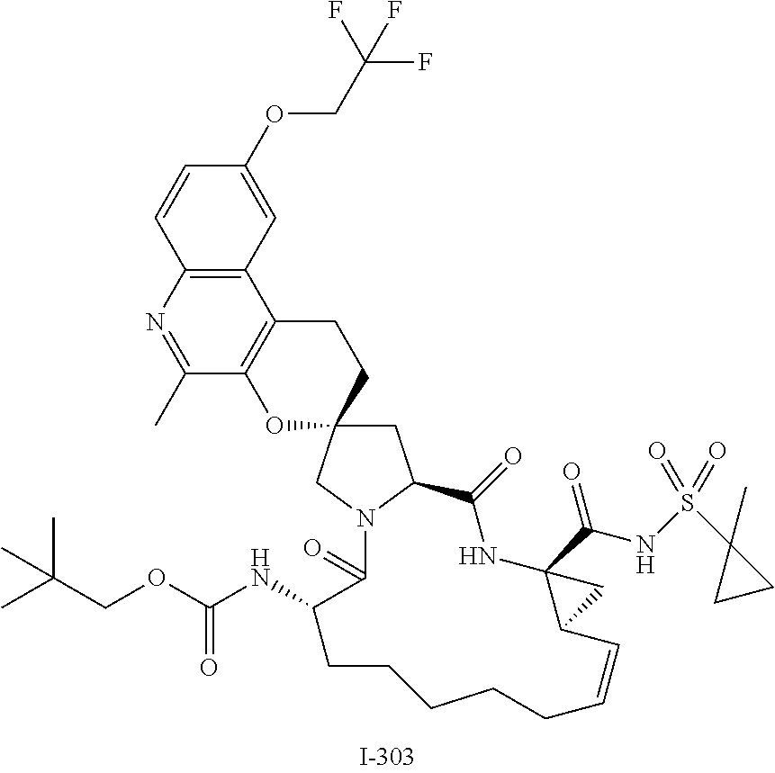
C1C2(CN3C1C(=O)NC1(C(NS(=O)(C4(C)CC4)=O)=O)C(C=CCCCCCC(NC(OCC(C)(C)C)=O)C3=O)C1)CCC1=C(O2)C(C)=NC2=C1C=C(OCC(F)(F)F)C=C2
